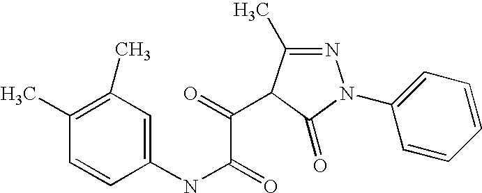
C1(C)=C(C)C=C(NC(=O)C(=O)C2C(C)=NN(C3=CC=CC=C3)C2=O)C=C1
